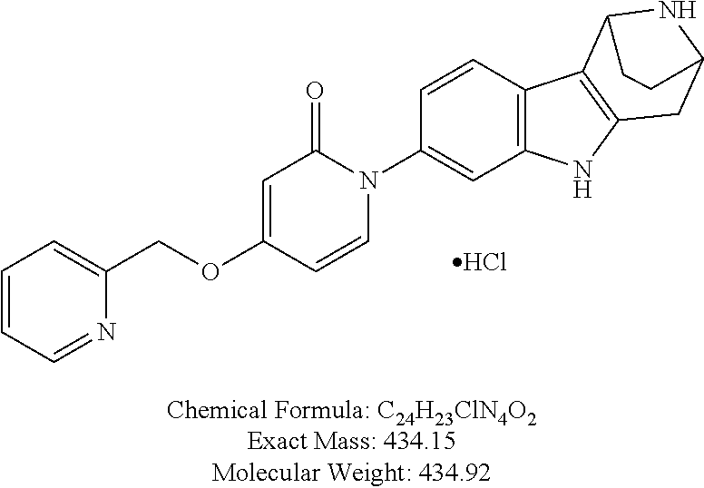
C1=CC=NC(COC2=CC(=O)N(C3=CC4=C(C=C3)C3=C(N4)CC4NC3CC4)C=C2)=C1.Cl
